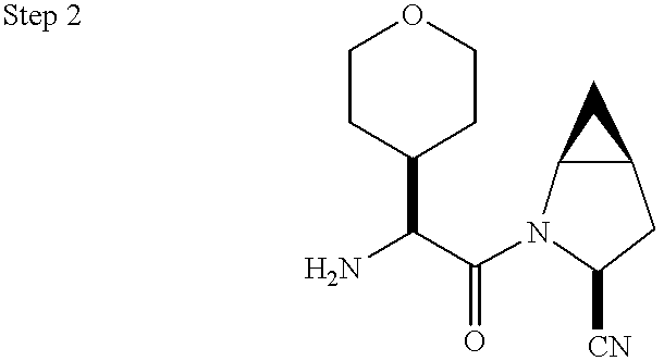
C(=O)(N1C2C(CC1[CN])C2)C(N)C1CCOCC1
